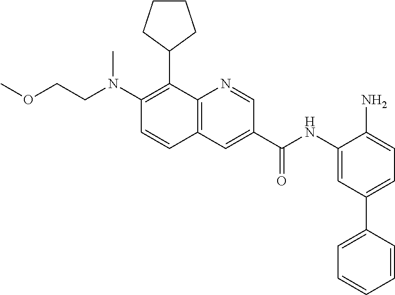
C12=C(N=CC(C(NC3=CC(C4=CC=CC=C4)=CC=C3N)=O)=C1)C(C1CCCC1)=C(N(CCOC)C)C=C2
